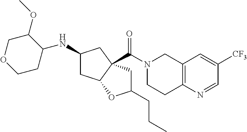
C1OCCC(NC2CC3C(C(N4CCC5=C(C4)C=C([CF3])C=N5)=O)(C2)CC(CCC)O3)C1OC
